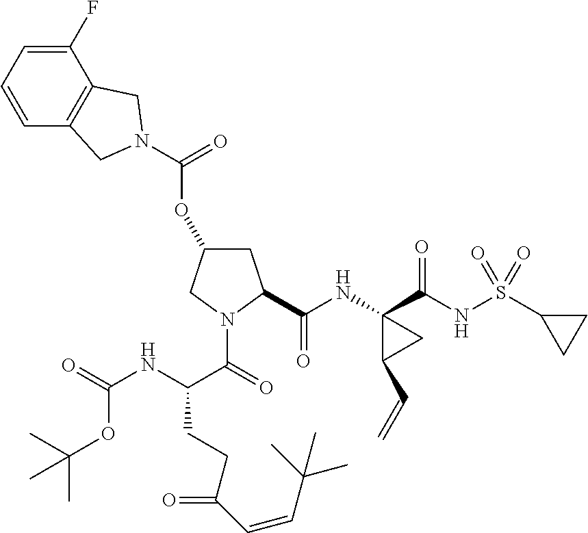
C1=CC=C(F)C2=C1CN(C(OC1CC(C(NC3(C(NS(C4CC4)(=O)=O)=O)C(C=C)C3)=O)N(C(=O)C(NC(=O)OC(C)(C)C)CCC(=O)C=CC(C)(C)C)C1)=O)C2
